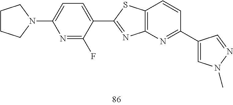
C1CCN(C2=CC=C(C3=NC4=C(C=CC(C5=CN(C)N=C5)=N4)S3)C(F)=N2)C1
